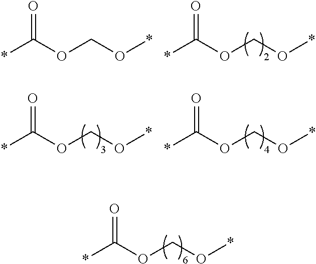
O=C(OCO*)*.O=C(OCO*)*.O=C(OCO*)*.O=C(OCO*)*.O=C(OCO*)*
